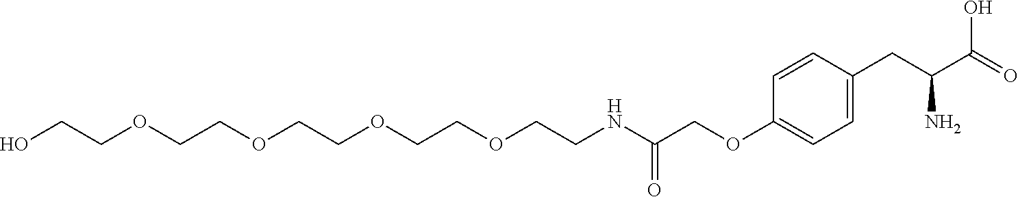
OCCOCCOCCOCCOCCNC(COC1=CC=C(CC(C(=O)O)N)C=C1)=O
